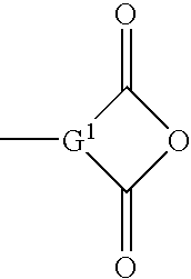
O=C1[G1](C)C(=O)O1
